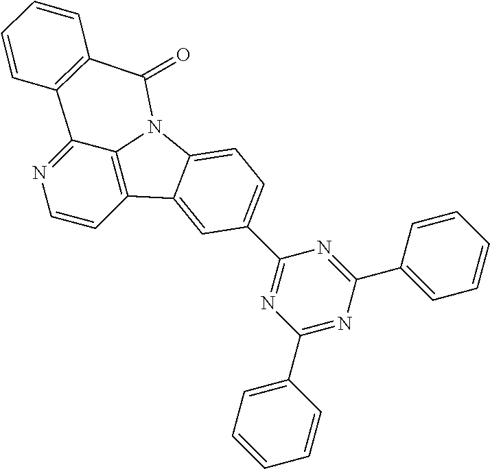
C1=CC2=C3C(=N1)C1=C(C(=O)N3C3=CC=C(C4=NC(C5=CC=CC=C5)=NC(C5=CC=CC=C5)=N4)C=C23)C=CC=C1
